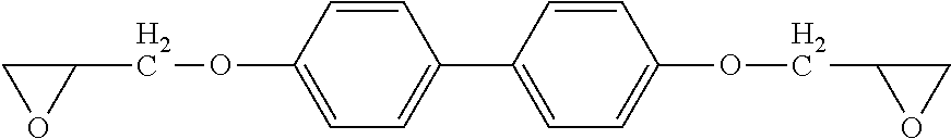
C1(COC2=CC=C(C3=CC=C(OCC4OC4)C=C3)C=C2)CO1
